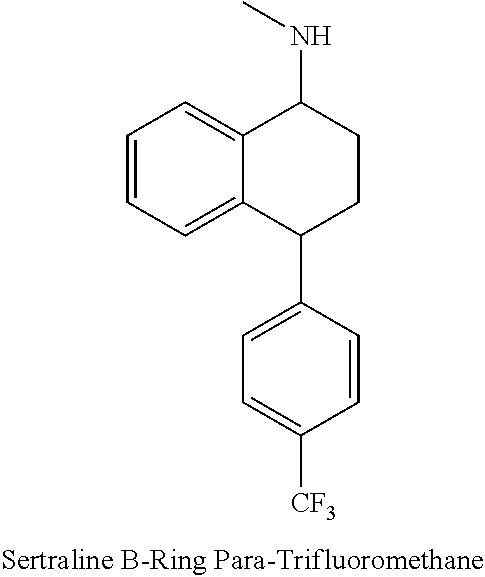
C12=CC=CC=C1C(C1=CC=C([CF3])C=C1)CCC2NC
